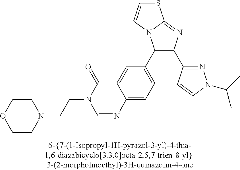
C1(C2=CC=C3C(=C2)C(=O)N(CCN2CCOCC2)C=N3)=C(C2=NN(C(C)C)C=C2)N=C2N1C=CS2
